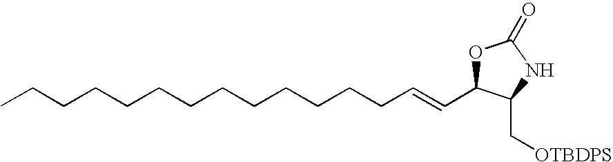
CCCCCCCCCCCCCC=CC1OC(=O)NC1C[OTBDPS]
